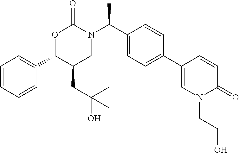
C1=CC=CC(C2C(CC(O)(C)C)CN(C(C3=CC=C(C4=CN(CCO)C(=O)C=C4)C=C3)C)C(=O)O2)=C1
